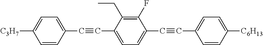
C1=CC(C#CC2=CC=C(C#CC3=CC=C([C6H13])C=C3)C(F)=C2CC)=CC=C1[C3H7]
